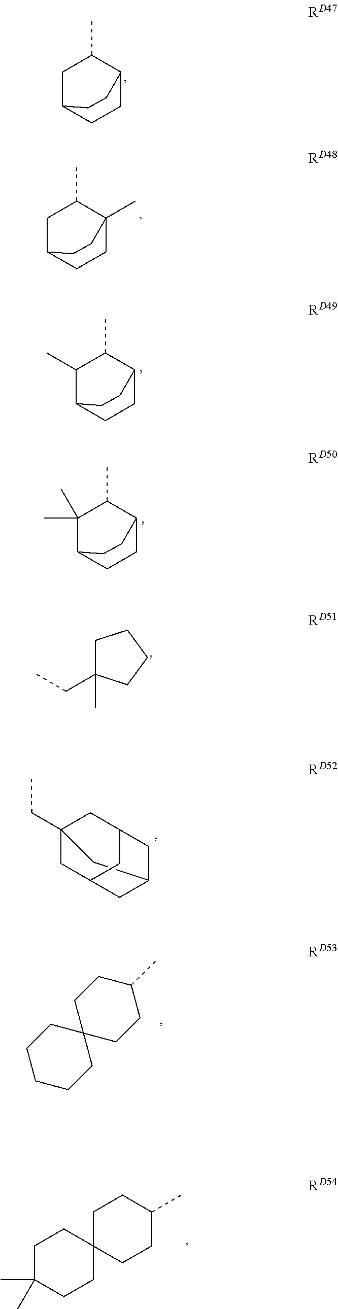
C1C2CCC(C1C)CC2.C1C2CCC(C)(C1C)CC2.C1(C)C2CCC(C1C)CC2.C1(C)(C)C2CCC(C1C)CC2.C1C(C)(CC)CCC1.C12(CC)CC3CC(CC(C1)C3)C2.C1C2(CCC(C)C1)CCCCC2.C1C(C)(C)CCC2(C1)CCC(C)CC2
